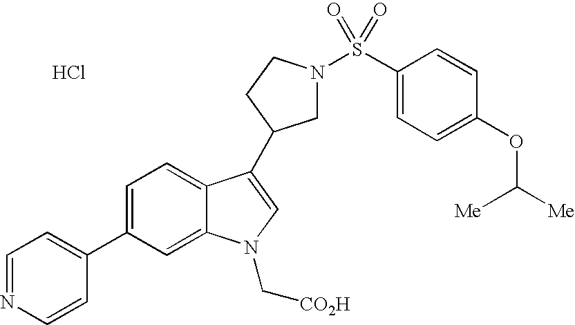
C1(C2=CC=NC=C2)=CC=C2C(=C1)N(C[CO2H])C=C2C1CN(S(C2=CC=C(OC([Me])[Me])C=C2)(=O)=O)CC1.Cl
